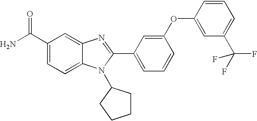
NC(C1=CC=C2C(=C1)N=C(C1=CC=CC(OC3=CC(C(F)(F)F)=CC=C3)=C1)N2C1CCCC1)=O
